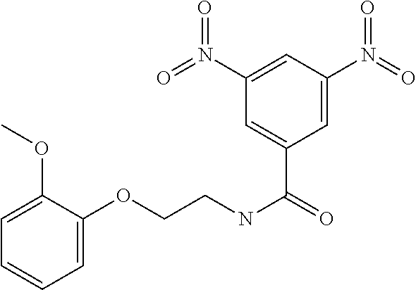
C1=C(OCCNC(=O)C2=CC(N(=O)=O)=CC(N(=O)=O)=C2)C(OC)=CC=C1
